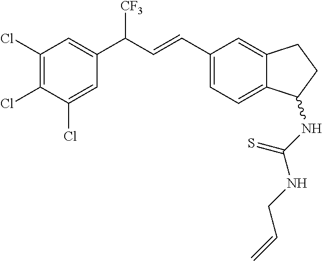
C12=CC=C(C=CC(C3=CC(Cl)=C(Cl)C(Cl)=C3)[CF3])C=C1CCC2NC(NCC=C)=S
